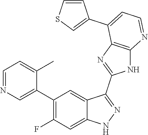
C1=NC=C(C2=C(F)C=C3C(=C2)C(C2=NC4=C(N2)N=CC=C4C2=CSC=C2)=NN3)C(C)=C1
